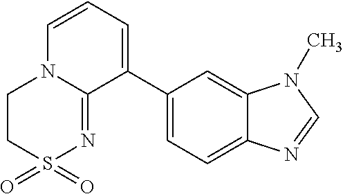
C1(C2=CC=C3C(=C2)N(C)C=N3)=CC=CN2C1=NS(=O)(=O)CC2
